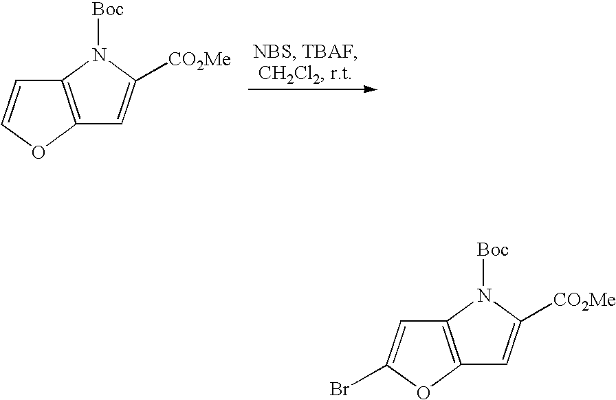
C12=C(OC=C1)C=C([CO2Me])N2[Boc].C12=C(OC(Br)=C1)C=C([CO2Me])N2[Boc]
